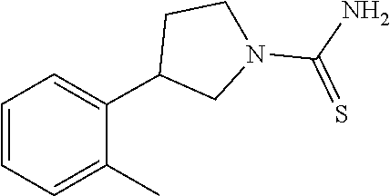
C1=CC=C(C)C(C2CCN(C(N)=S)C2)=C1
